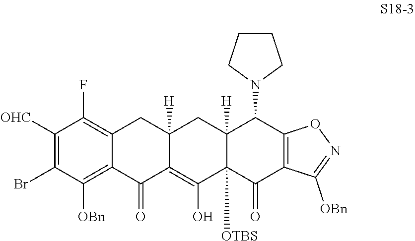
C1([OHC])=C(Br)C([OBn])=C2C(=C1F)CC1([H])C(=C(O)C3([OTBS])C([H])(C1)C(N1CCCC1)C1=C(C3=O)C([OBn])=NO1)C2=O
